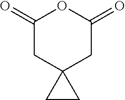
C1(=O)CC2(CC(=O)O1)CC2
